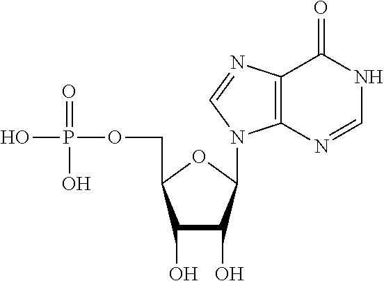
OP(=O)(O)OCC1C(O)C(O)C(N2C3=C(N=C2)C(=O)NC=N3)O1
